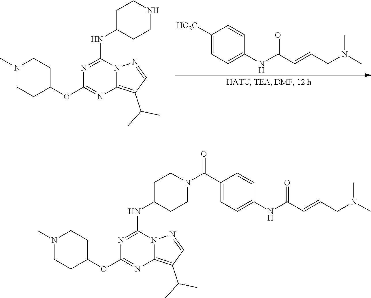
N1(C)CCC(OC2=NC3=C(C(C)C)C=NN3C(NC3CCNCC3)=N2)CC1.C1([HO2C])=CC=C(NC(C=CCN(C)C)=O)C=C1.N1(C)CCC(OC2=NC3=C(C(C)C)C=NN3C(NC3CCN(C(C4=CC=C(NC(C=CCN(C)C)=O)C=C4)=O)CC3)=N2)CC1
